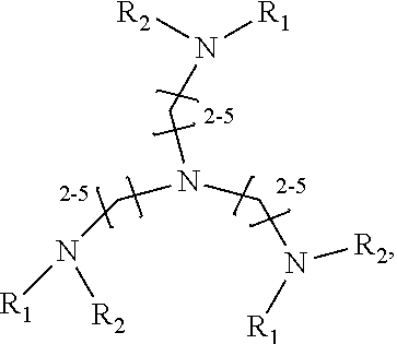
[R1]N(CN(CN([R2])[R1])CN([R2])[R1])[R2]
